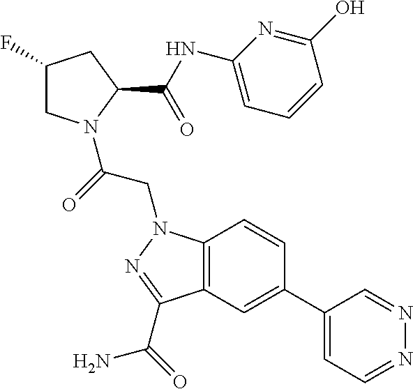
C12=C(C=C(C3=CC=NN=C3)C=C1)C(C(N)=O)=NN2CC(N1CC(F)CC1C(=O)NC1=CC=CC(O)=N1)=O
